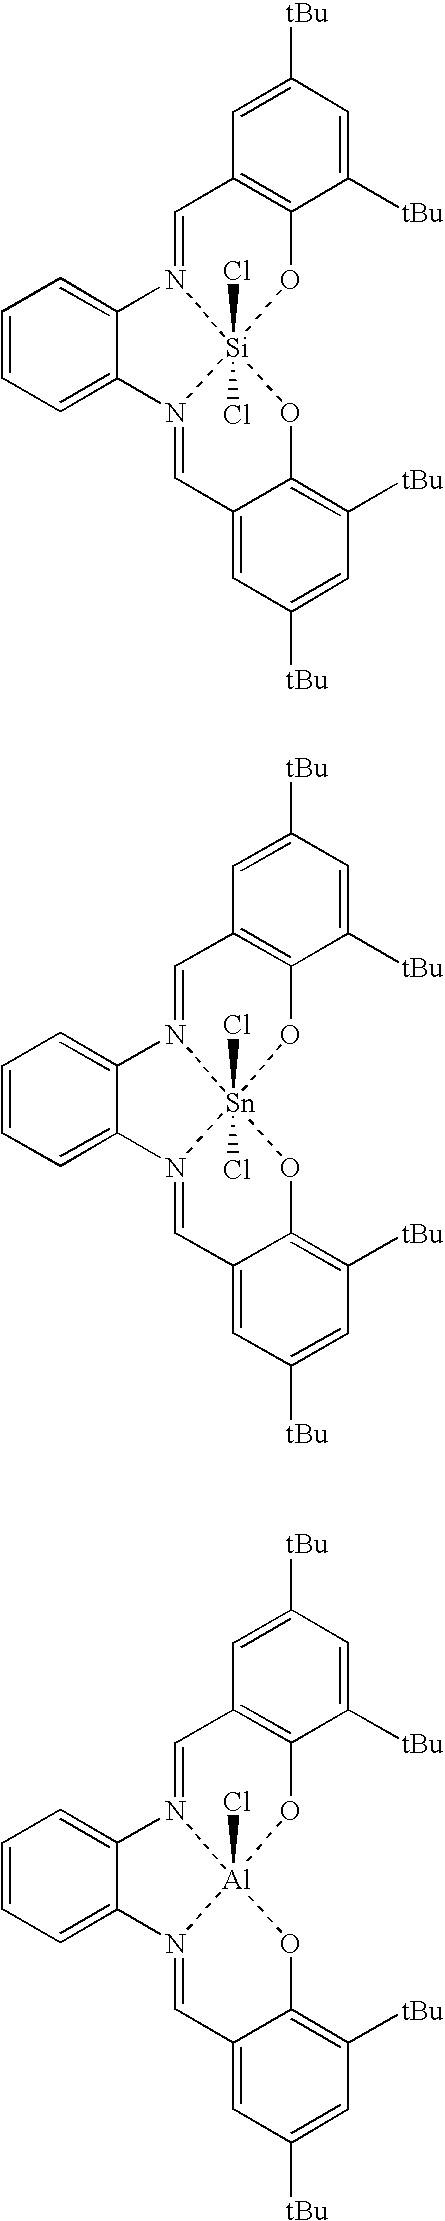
C1=C([tBu])C=C([tBu])C2=C1C=N1[Si]3(Cl)(Cl)(O2)N(=CC2=CC([tBu])=CC([tBu])=C2O3)C2=CC=CC=C12.C1=C([tBu])C=C([tBu])C2=C1C=N1[Sn]3(Cl)(Cl)(O2)N(=CC2=CC([tBu])=CC([tBu])=C2O3)C2=CC=CC=C12.C1=C([tBu])C=C([tBu])C2=C1C=N1[Al]3(Cl)(O2)N(=CC2=CC([tBu])=CC([tBu])=C2O3)C2=CC=CC=C12
